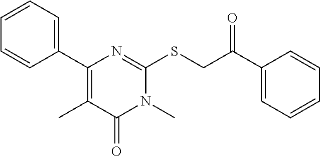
C1(C)=C(C2=CC=CC=C2)N=C(SCC(C2=CC=CC=C2)=O)N(C)C1=O
